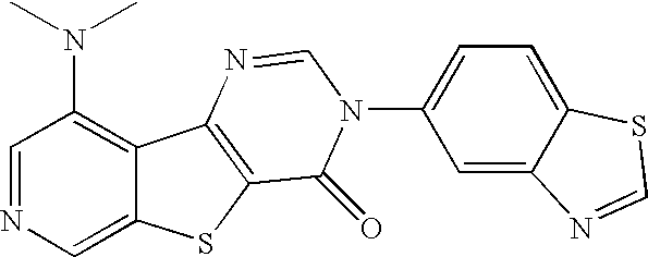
C12=C(N(C)C)C=NC=C1SC1=C2N=CN(C2=CC=C3C(=C2)N=CS3)C1=O
